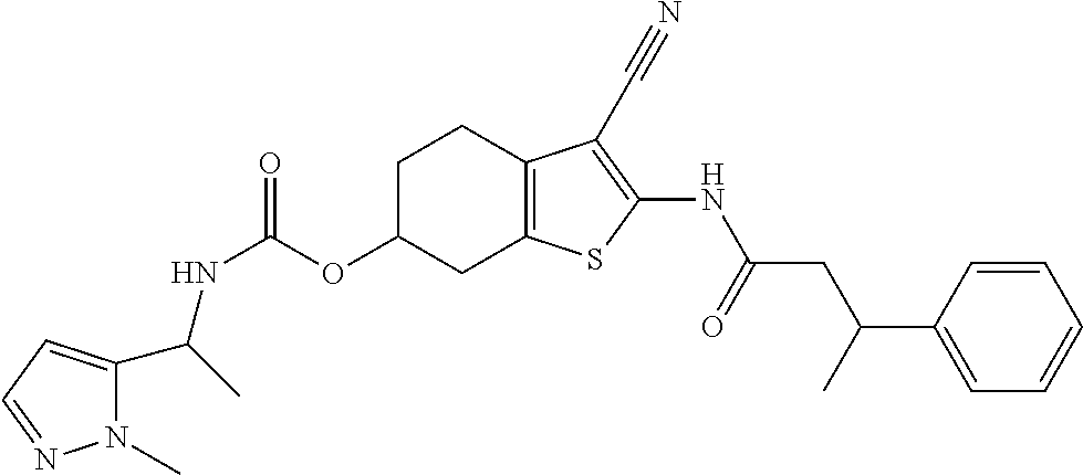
N(C(OC1CC2=C(CC1)C(C#N)=C(NC(CC(C1=CC=CC=C1)C)=O)S2)=O)C(C1=CC=NN1C)C
